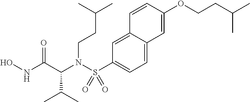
C1=C2C(=CC(S(N(CCC(C)C)C(C(C)C)C(=O)NO)(=O)=O)=C1)C=CC(OCCC(C)C)=C2
